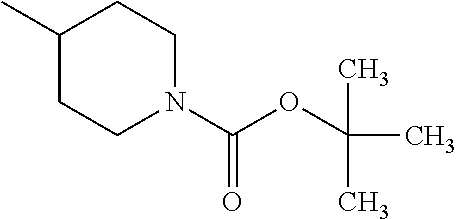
C1(C)CCN(C(OC(C)(C)C)=O)CC1
